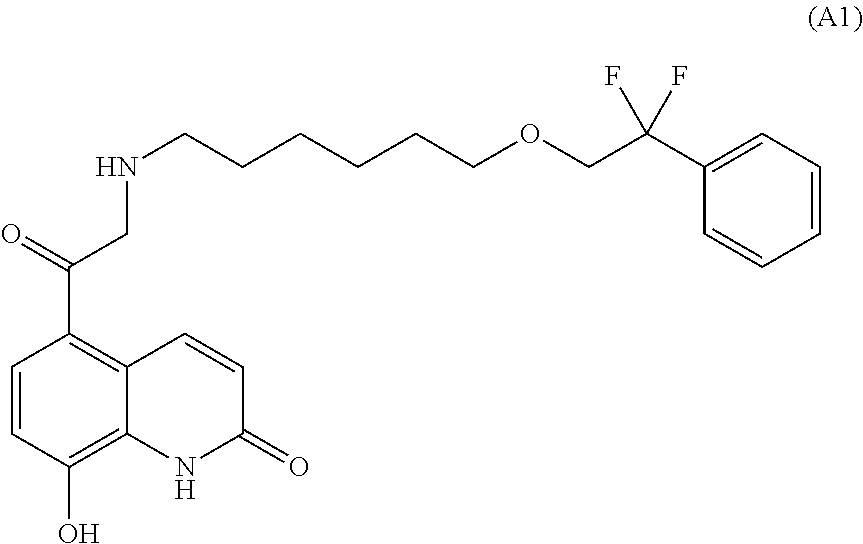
C1=CC(O)=C2C(=C1C(=O)CNCCCCCCOCC(C1=CC=CC=C1)(F)F)C=CC(=O)N2
